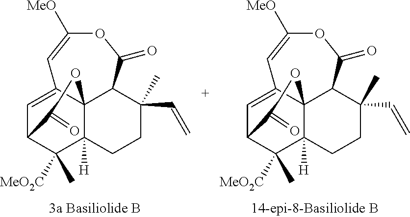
C1=C2C=C([MeO])OC(=O)C3C(C=C)(C)CCC4([H])C([MeO2C])(C)C1C(=O)OC423.C1=C2C=C([MeO])OC(=O)C3C(C=C)(C)CCC4([H])C([MeO2C])(C)C1C(=O)OC423
